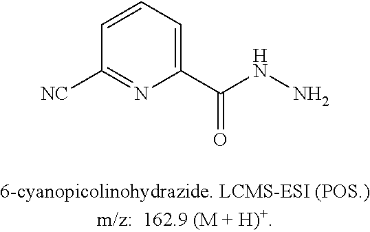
[NC]C1=NC(C(NN)=O)=CC=C1
